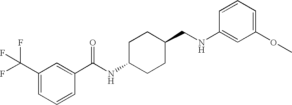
C1(C(F)(F)F)=CC=CC(C(NC2CCC(CNC3=CC(OC)=CC=C3)CC2)=O)=C1
